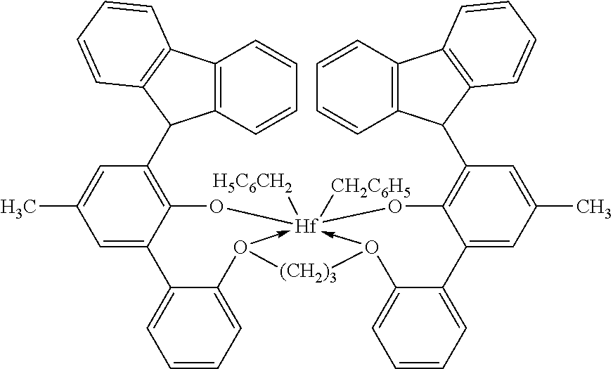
C12=C(C3C4=C(C=CC=C4)C4=C3C=CC=C4)C=C(C)C=C1C1=CC=CC=C1O1->[Hf]3([H5C6CH2])([CH2C6H5])(-O(C4=CC=CC=C4C4=CC(C)=CC(C5C6=C(C=CC=C6)C6=C5C=CC=C6)=C4O3)[(CH2)3]1)O2
